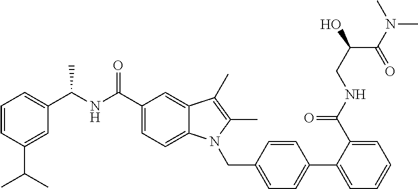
C1=CC(C(C)C)=CC(C(NC(C2=CC=C3C(=C2)C(C)=C(C)N3CC2=CC=C(C3=CC=CC=C3C(NCC(O)C(=O)N(C)C)=O)C=C2)=O)C)=C1
